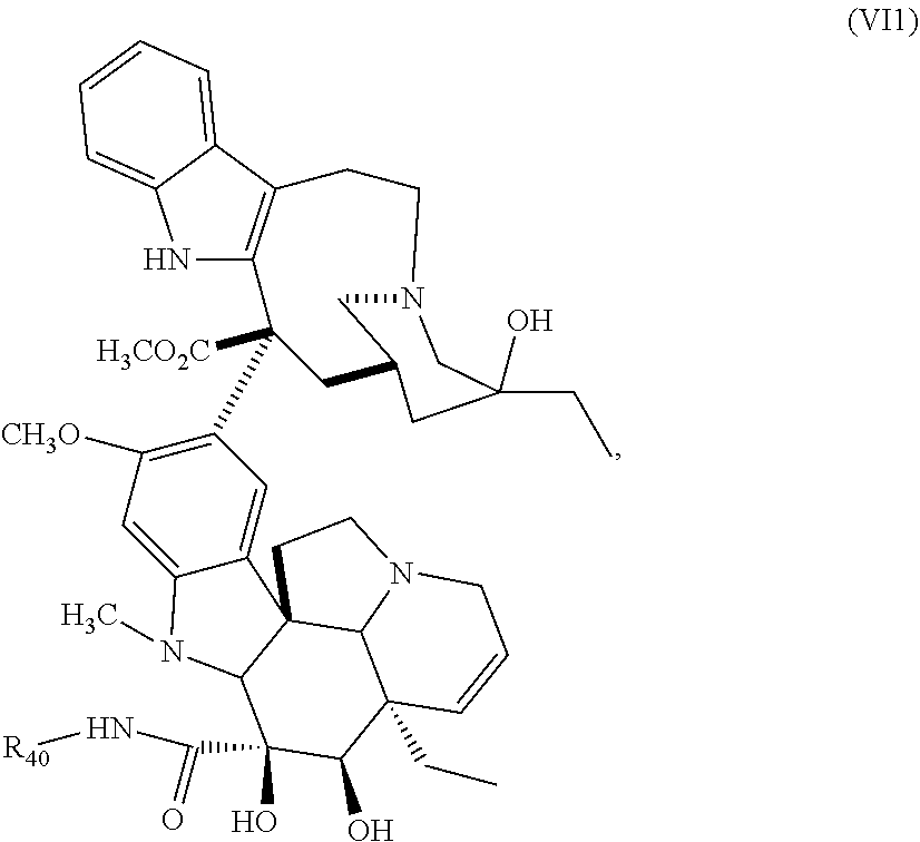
N1C2=C(C3=CC=CC=C13)CCN1CC(O)(CC)CC(C1)CC2([H3CO2C])C1=C([CH3O])C=C2C(=C1)C13C(N2C)C(O)(C(N[R40])=O)C(O)C2(CC)C1N(CC3)CC=C2
